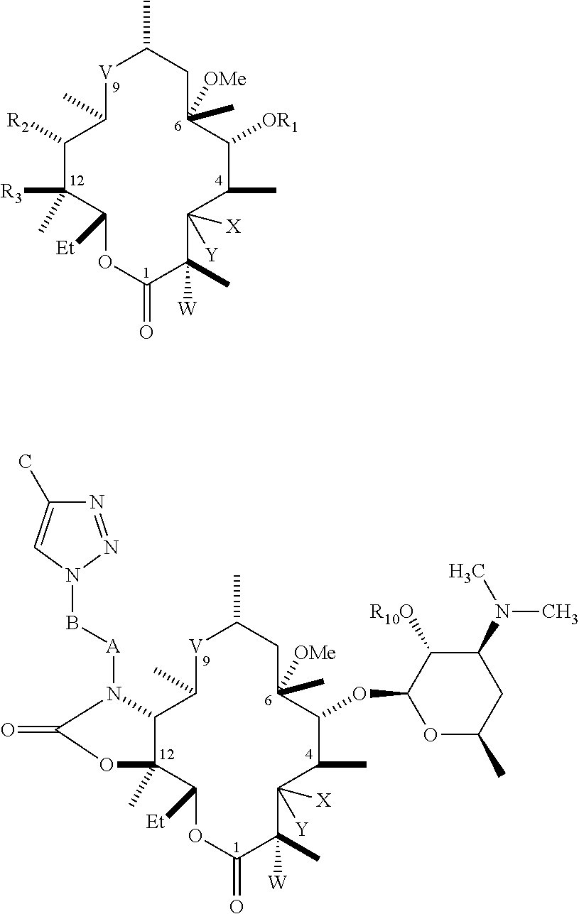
C1([R2])C(C)([R3])C([Et])OC(=O)C(C)([W])C([Y])([X])C(C)C([OR1])C([OMe])(C)CC(C)[V]C1C.C12C(C)(C([Et])OC(=O)C(C)([W])C([Y])([X])C(C)C(OC3OC(C)CC(N(C)C)C3[R10O])C([OMe])(C)CC(C)[V]C1C)OC(=O)N2[A]BN1N=NC(C)=C1
